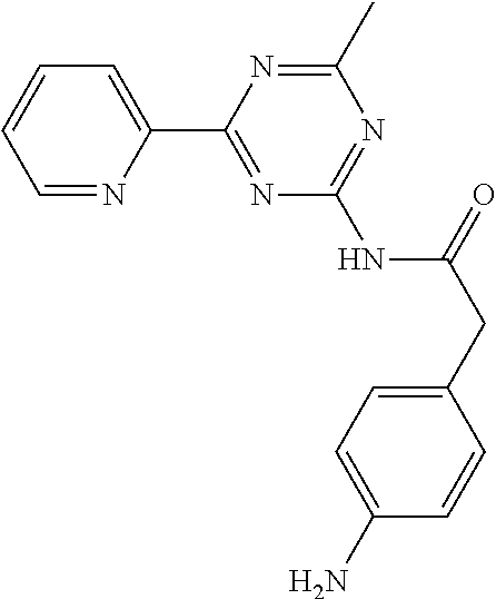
C1=NC(C2=NC(NC(CC3=CC=C(N)C=C3)=O)=NC(C)=N2)=CC=C1
